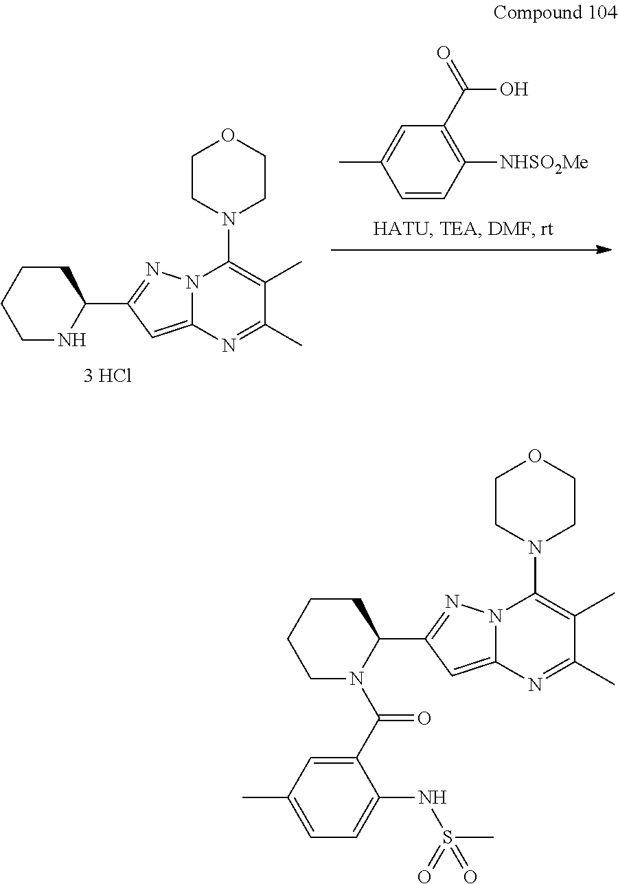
C1=CC([NHSO2Me])=C(C(=O)O)C=C1C.N1C(C2=NN3C(=C2)N=C(C)C(C)=C3N2CCOCC2)CCCC1.C1(C(N2C(C3=NN4C(=C3)N=C(C)C(C)=C4N3CCOCC3)CCCC2)=O)=CC(C)=CC=C1NS(C)(=O)=O
